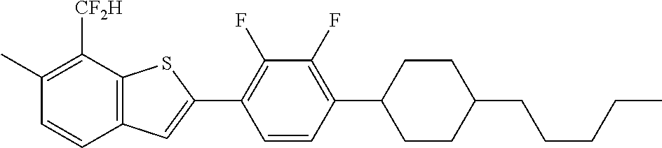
C1(C)=C([CF2H])C2=C(C=C1)C=C(C1=C(F)C(F)=C(C3CCC(CCCCC)CC3)C=C1)S2
